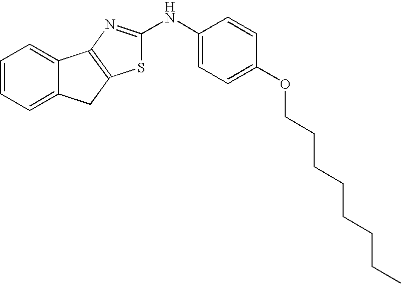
S1C(NC2=CC=C(OCCCCCCCC)C=C2)=NC2=C1CC1=CC=CC=C21
